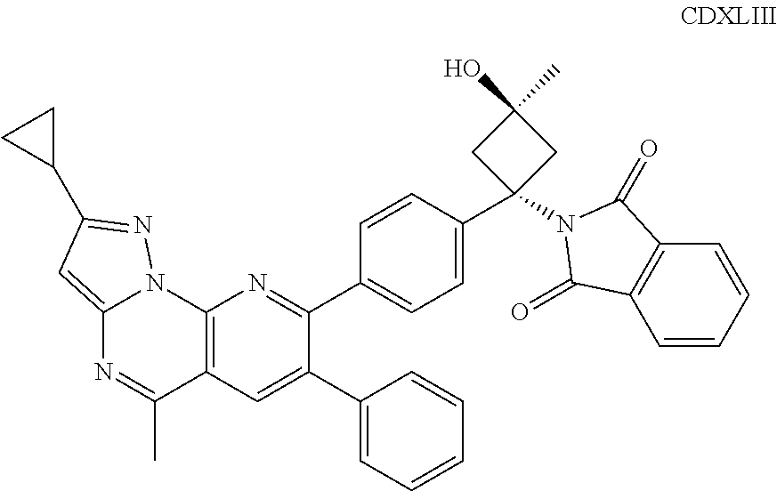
C1=CC(C2=NC3=C(C=C2C2=CC=CC=C2)C(C)=NC2=CC(C4CC4)=NN32)=CC=C1C1(N2C(=O)C3=C(C=CC=C3)C2=O)CC(O)(C)C1
